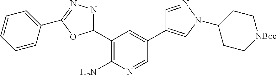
C1(C2=NN=C(C3=CC=CC=C3)O2)=C(N)N=CC(C2=CN(C3CC[NBoc]CC3)N=C2)=C1
